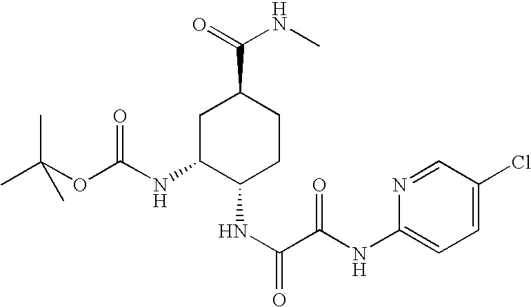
C1C(NC(OC(C)(C)C)=O)C(NC(=O)C(NC2=CC=C(Cl)C=N2)=O)CCC1C(=O)NC
